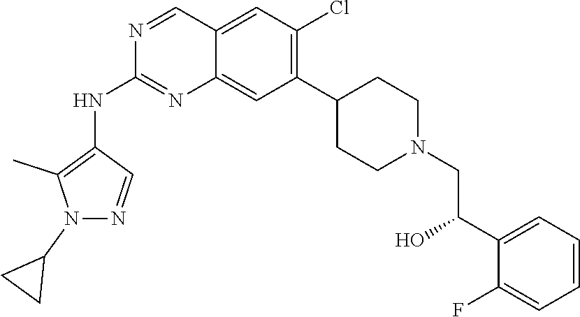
C12=CC(Cl)=C(C3CCN(CC(C4=CC=CC=C4F)O)CC3)C=C1N=C(NC1=C(C)N(C3CC3)N=C1)N=C2
